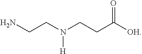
[H]N(CCN)CCC([OH])=O
